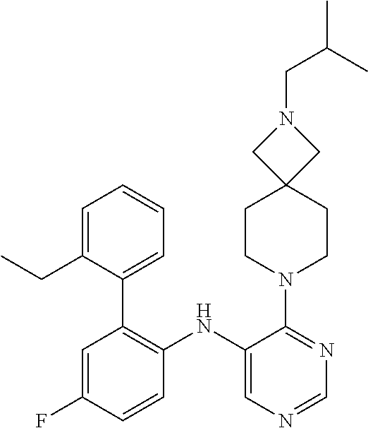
C1(NC2=C(C3=CC=CC=C3CC)C=C(F)C=C2)=CN=CN=C1N1CCC2(CC1)CN(CC(C)C)C2
